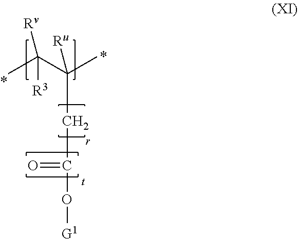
CC(C(C)([Ru])CC(=O)O[G1])([Rv])[R3]
